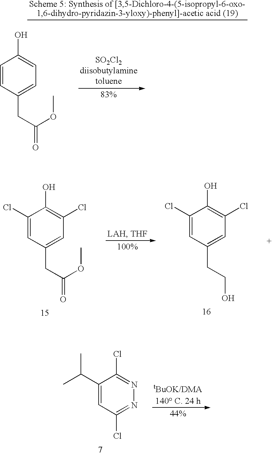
C1=CC(CC(OC)=O)=CC=C1O.C1(Cl)=CC(CC(OC)=O)=CC(Cl)=C1O.C1(Cl)=CC(CCO)=CC(Cl)=C1O.C1(C(C)C)=CC(Cl)=NN=C1Cl
